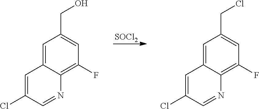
[SOCl2].C1=C2C(=C(F)C=C1CO)N=CC(Cl)=C2.C1=C2C(=C(F)C=C1CCl)N=CC(Cl)=C2
